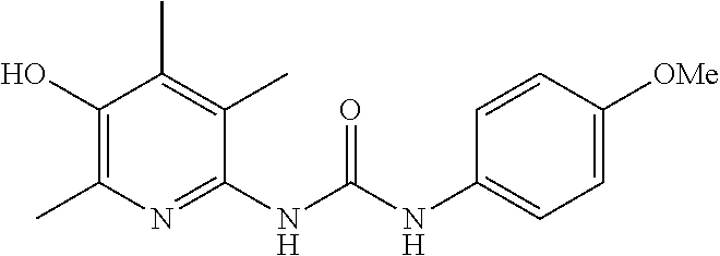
C1(NC(NC2=CC=C([OMe])C=C2)=O)=NC(C)=C(O)C(C)=C1C
